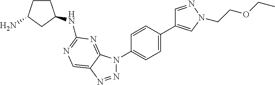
N1=NC2=CN=C(NC3CCC(N)C3)N=C2N1C1=CC=C(C2=CN(CCOCC)N=C2)C=C1
